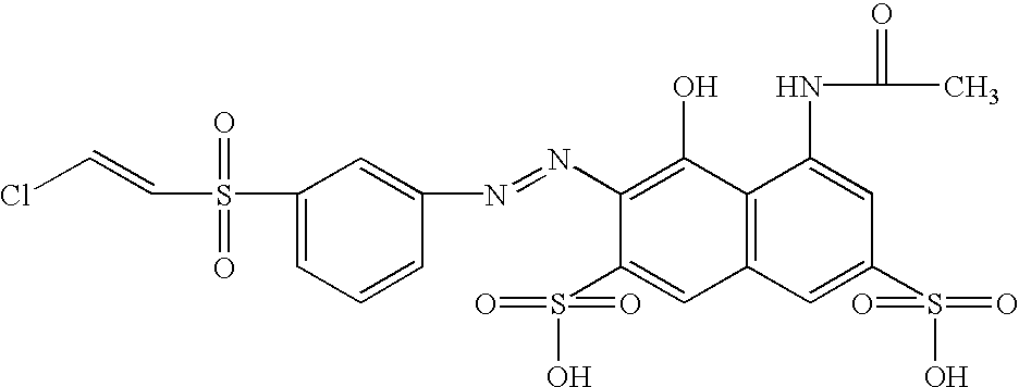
C1(N=NC2=CC(S(C=CCl)(=O)=O)=CC=C2)=C(O)C2=C(C=C1S(O)(=O)=O)C=C(S(O)(=O)=O)C=C2NC(C)=O
